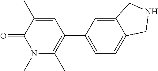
C1=C(C2=C(C)N(C)C(=O)C(C)=C2)C=C2C(=C1)CNC2
